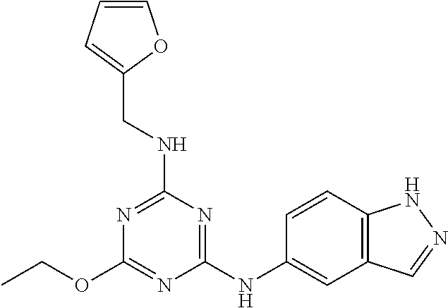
C(OC1=NC(NC2=CC3=C(C=C2)NN=C3)=NC(NCC2=CC=CO2)=N1)C
